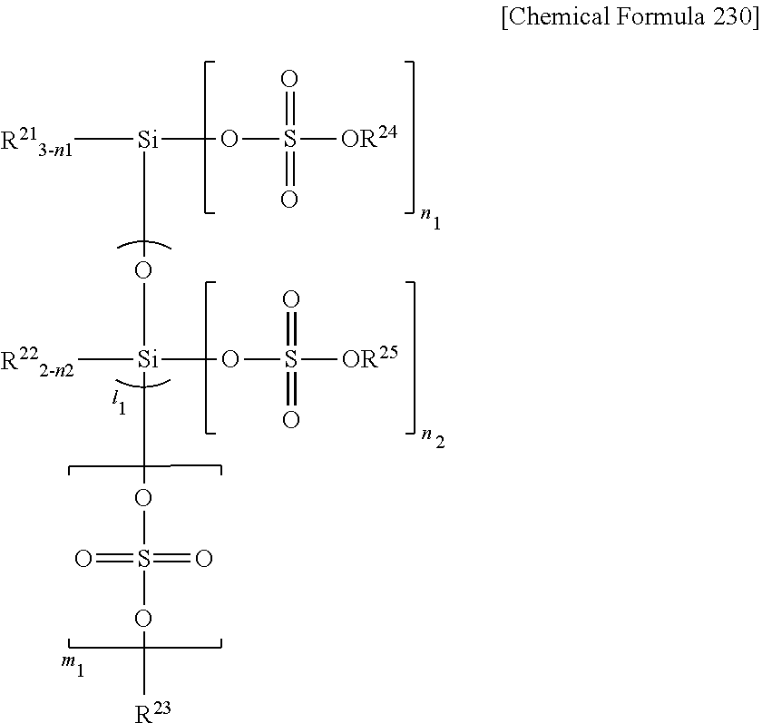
O(S([OR24])(=O)=O)[Si]([R213-n1])O[Si]([R222-n2])(OS([OR25])(=O)=O)OS(O[R23])(=O)=O
